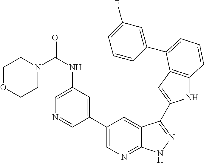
C1(C2=CN=C3C(=C2)C(C2=CC4=C(N2)C=CC=C4C2=CC(F)=CC=C2)=NN3)=CC(NC(N2CCOCC2)=O)=CN=C1
